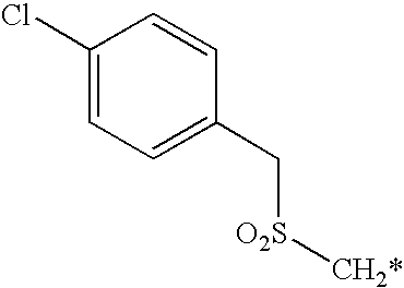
C1(Cl)=CC=C(C[O2S][CH2*])C=C1
